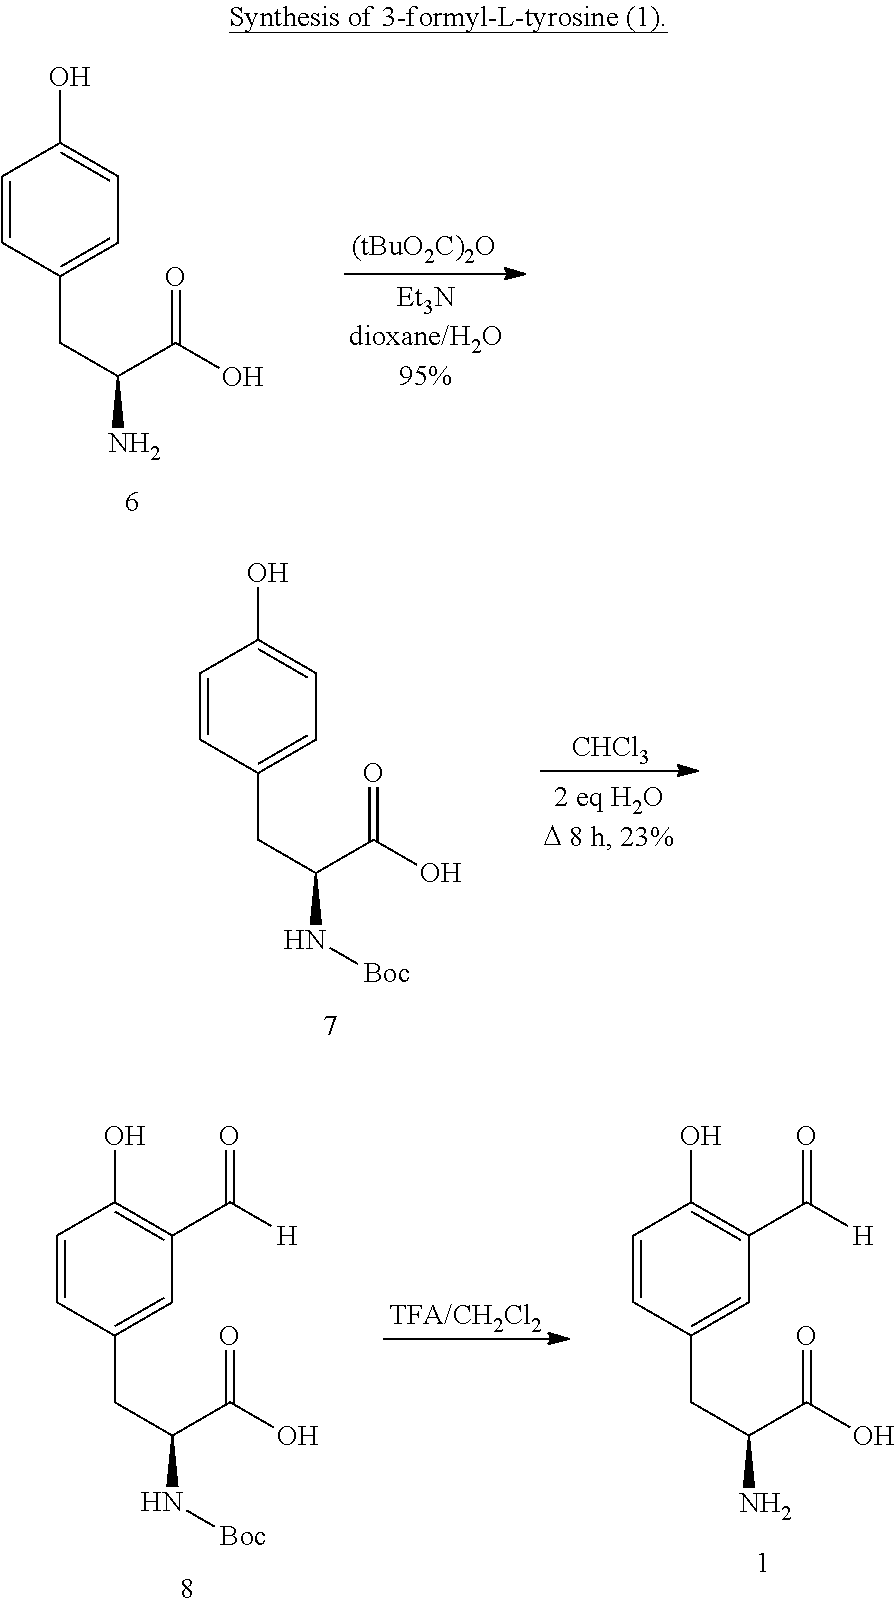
C1=CC(CC(C(=O)O)N)=CC=C1O.C1=CC(CC(C(=O)O)N[Boc])=CC=C1O.[CHCl3].C1=CC(CC(C(=O)O)N[Boc])=CC(C([H])=O)=C1O.[TFA/CH2Cl2].C1=CC(CC(C(=O)O)N)=CC(C([H])=O)=C1O
